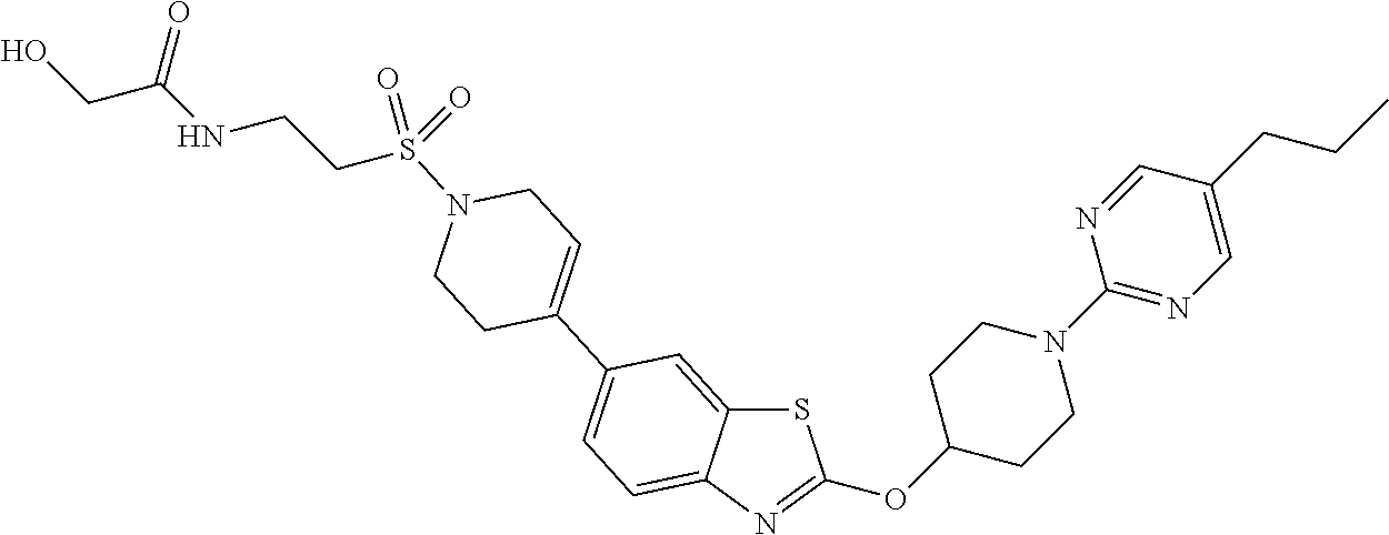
S1C2=CC(C3=CCN(S(CCNC(CO)=O)(=O)=O)CC3)=CC=C2N=C1OC1CCN(C2=NC=C(CCC)C=N2)CC1
